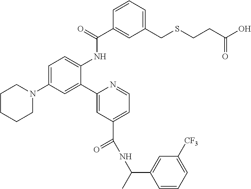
C1=C(N2CCCCC2)C=C(C2=CC(C(=O)NC(C)C3=CC([CF3])=CC=C3)=CC=N2)C(NC(C2=CC(CSCCC(O)=O)=CC=C2)=O)=C1
